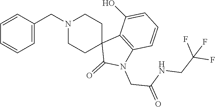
C1=CC(CN2CCC3(CC2)C(=O)N(CC(NCC(F)(F)F)=O)C2=C3C(O)=CC=C2)=CC=C1
